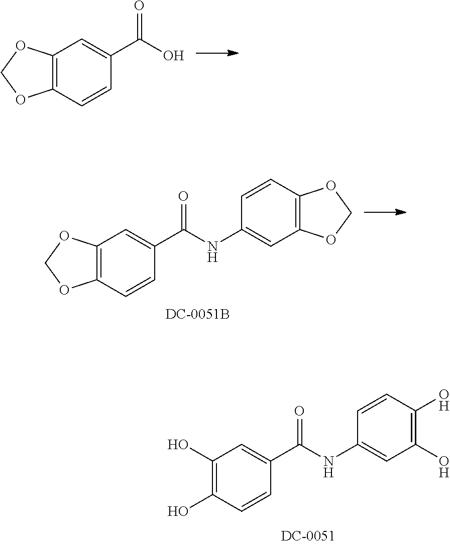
C1(O)=C(O)C=CC(C(NC2=CC(O)=C(O)C=C2)=O)=C1.C12=C(C=CC(C(O)=O)=C1)OCO2.C12=C(C=CC(C(NC3=CC4=C(C=C3)OCO4)=O)=C1)OCO2
